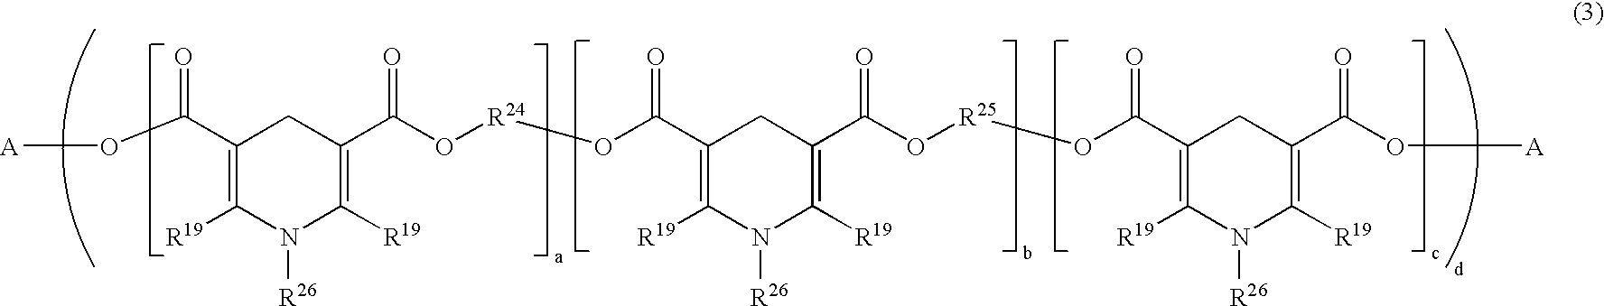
C1(C(O[A])=O)=C([R19])N([R26])C([R19])=C(C(O[R24]OC(C2=C([R19])N([R26])C([R19])=C(C(O[R25]OC(C3=C([R19])N([R26])C([R19])=C(C(O[A])=O)C3)=O)=O)C2)=O)=O)C1
